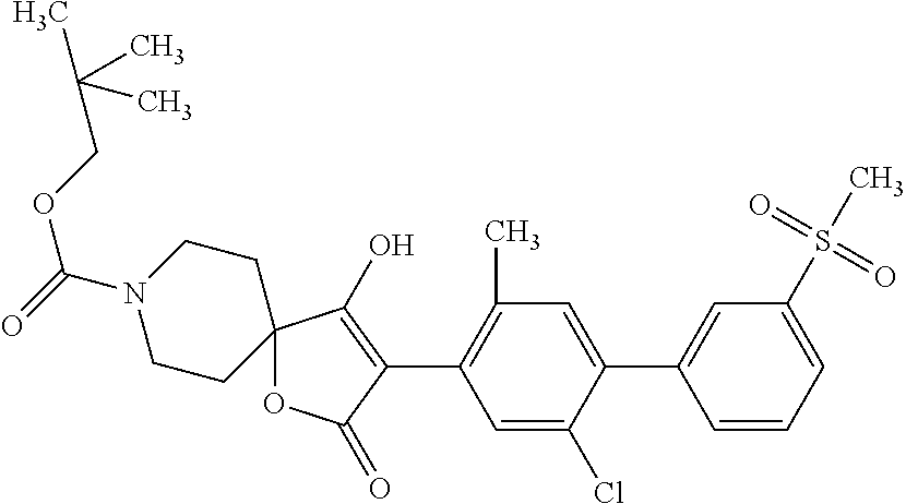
C12(OC(=O)C(C3=C(C)C=C(C4=CC(S(C)(=O)=O)=CC=C4)C(Cl)=C3)=C1O)CCN(C(=O)OCC(C)(C)C)CC2
